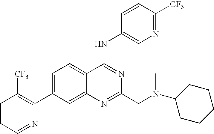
C1=CC=NC(C2=CC=C3C(=C2)N=C(CN(C2CCCCC2)C)N=C3NC2=CN=C([CF3])C=C2)=C1[CF3]
